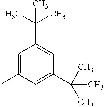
C1=C(C)C=C(C(C)(C)C)C=C1C(C)(C)C
